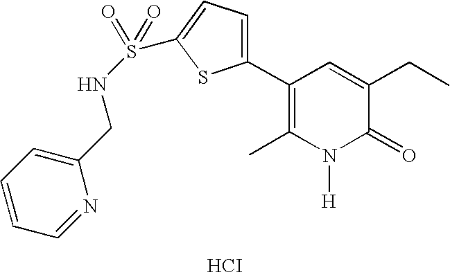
C1=C(CNS(=O)(=O)C2=CC=C(C3=C(C)N([H])C(=O)C(CC)=C3)S2)N=CC=C1.[HCI]
